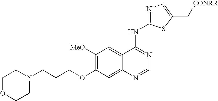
N1(CCCOC2=C([MeO])C=C3C(=C2)N=CN=C3NC2=NC=C(C[CONRR])S2)CCOCC1
